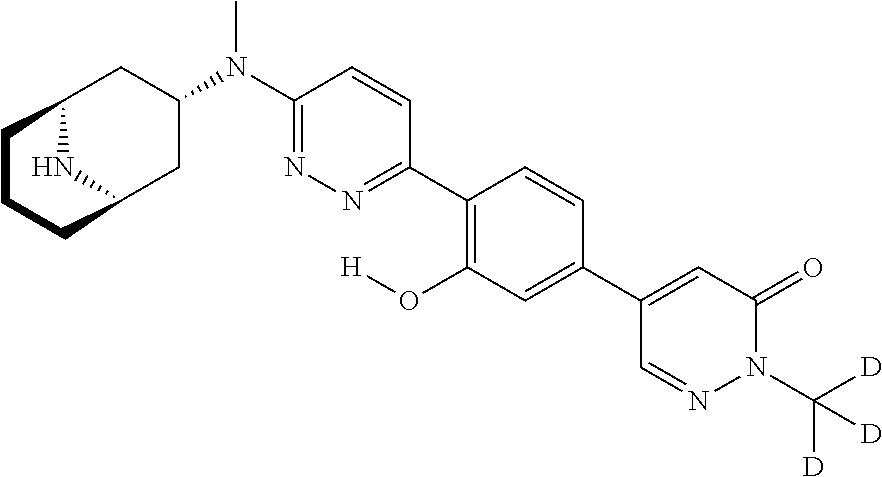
C1(C2=CC(O[H])=C(C3=NN=C(N(C)C4CC5NC(C4)CCC5)C=C3)C=C2)=CC(=O)N(C([D])([D])[D])N=C1
